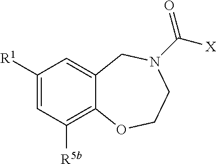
O1CCN(C([X])=O)CC2=CC([R1])=CC([R5b])=C12
